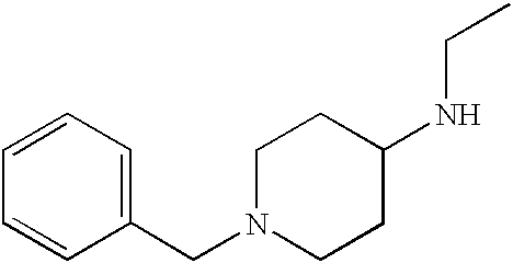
N1(CC2=CC=CC=C2)CCC(NCC)CC1
